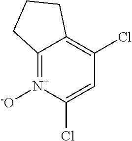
C12=[N+]([-O])C(Cl)=CC(Cl)=C1CCC2
